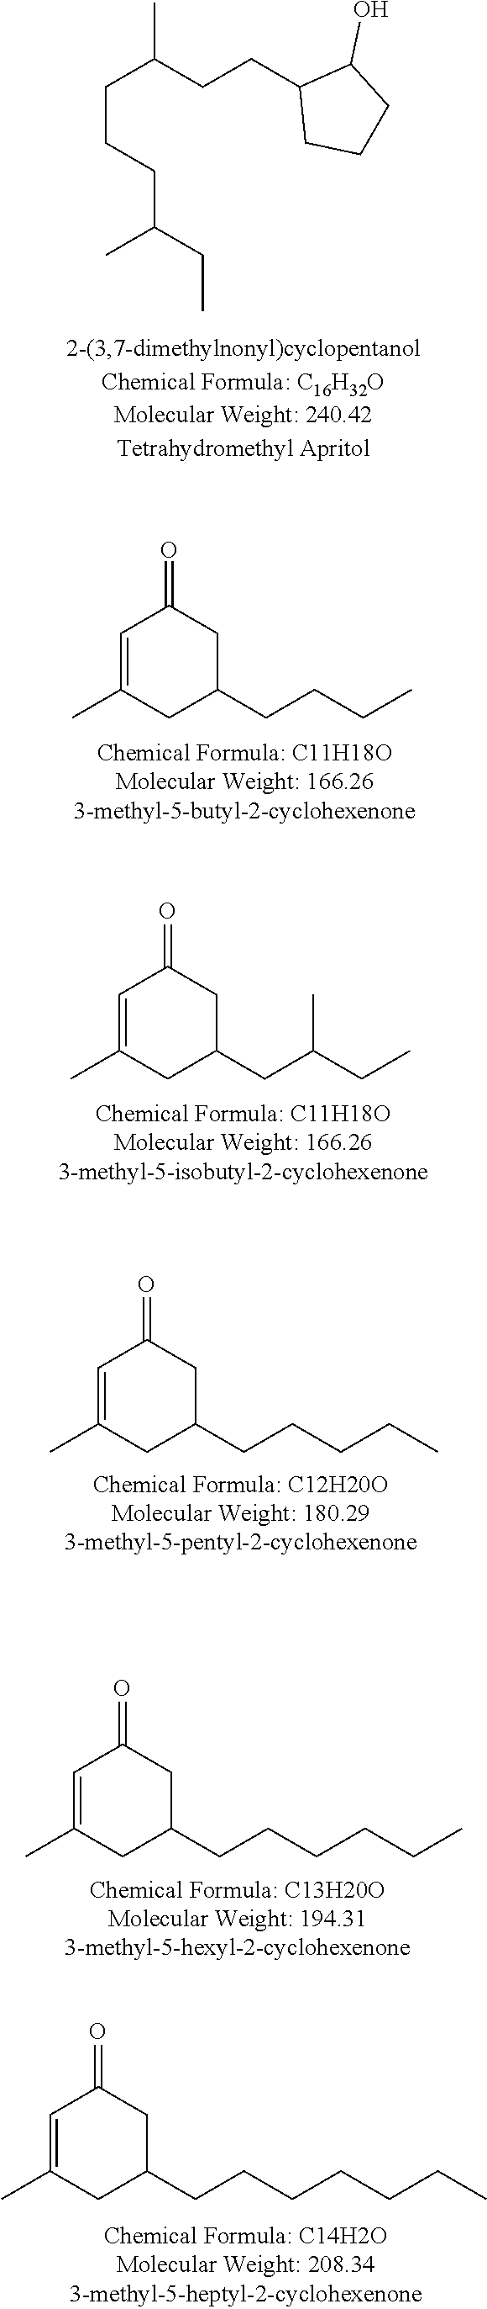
CC(CCC1CCCC1O)CCCC(CC)C.C1=C(C)CC(CCCC)CC1=O.C1=C(C)CC(CC(CC)C)CC1=O.C1=C(C)CC(CCCCC)CC1=O.C1=C(C)CC(CCCCCC)CC1=O.C1=C(C)CC(CCCCCCC)CC1=O
